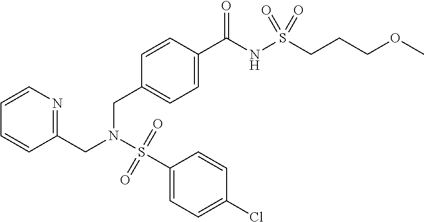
C1=CN=C(CN(S(C2=CC=C(Cl)C=C2)(=O)=O)CC2=CC=C(C(NS(CCCOC)(=O)=O)=O)C=C2)C=C1
